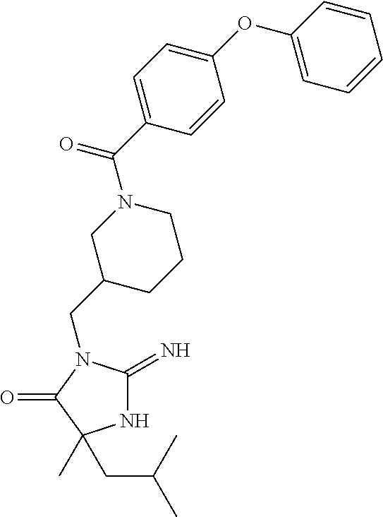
N1C(=N)N(CC2CCCN(C(C3=CC=C(OC4=CC=CC=C4)C=C3)=O)C2)C(=O)C1(CC(C)C)C
